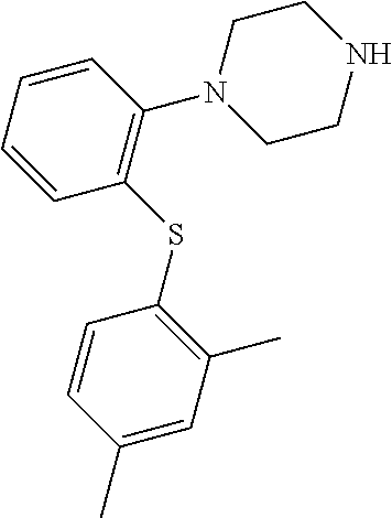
C1=CC=CC(SC2=C(C)C=C(C)C=C2)=C1N1CCNCC1
